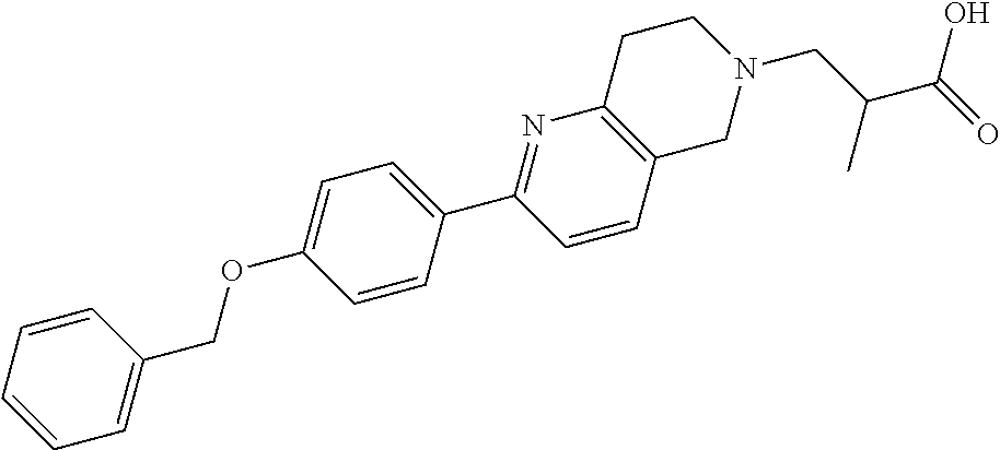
C1=CC=CC(COC2=CC=C(C3=NC4=C(C=C3)CN(CC(C(=O)O)C)CC4)C=C2)=C1
